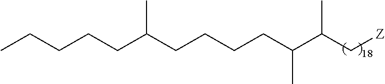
C(C(CCCCC(C(C[Z])C)C)C)CCCC
